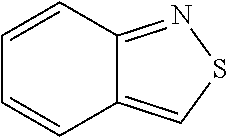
C1=CC2=NSC=C2C=C1
